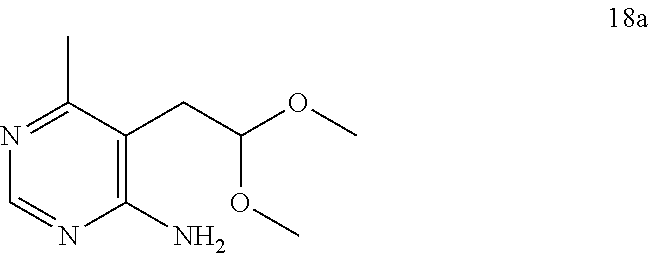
N1=C(C)C(CC(OC)OC)=C(N)N=C1
